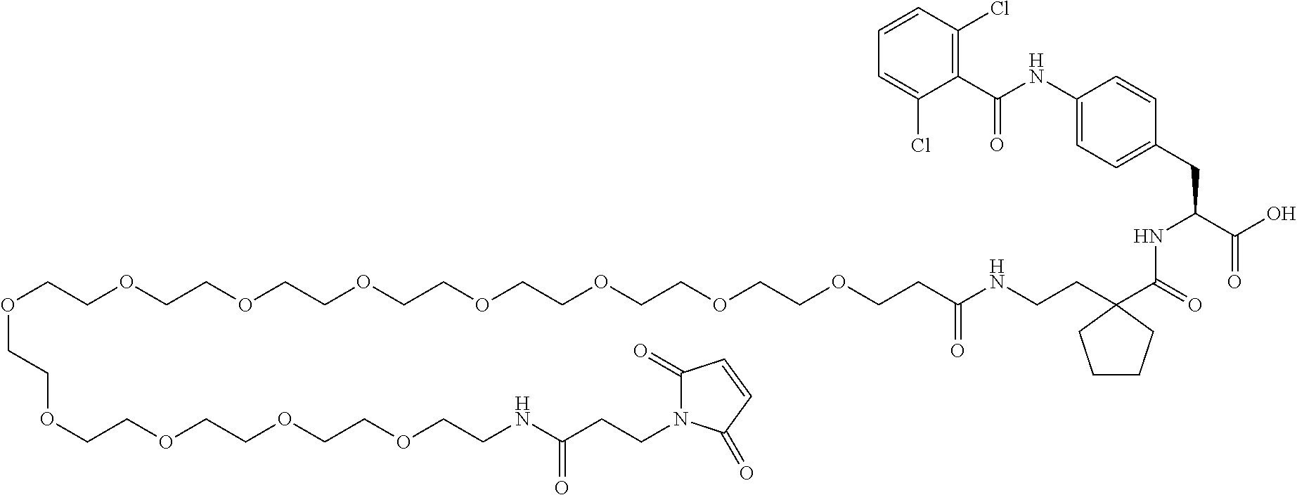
C1=CC(Cl)=C(C(NC2=CC=C(CC(NC(=O)C3(CCNC(CCOCCOCCOCCOCCOCCOCCOCCOCCOCCOCCOCCOCCNC(CCN4C(=O)C=CC4=O)=O)=O)CCCC3)C(=O)O)C=C2)=O)C(Cl)=C1
